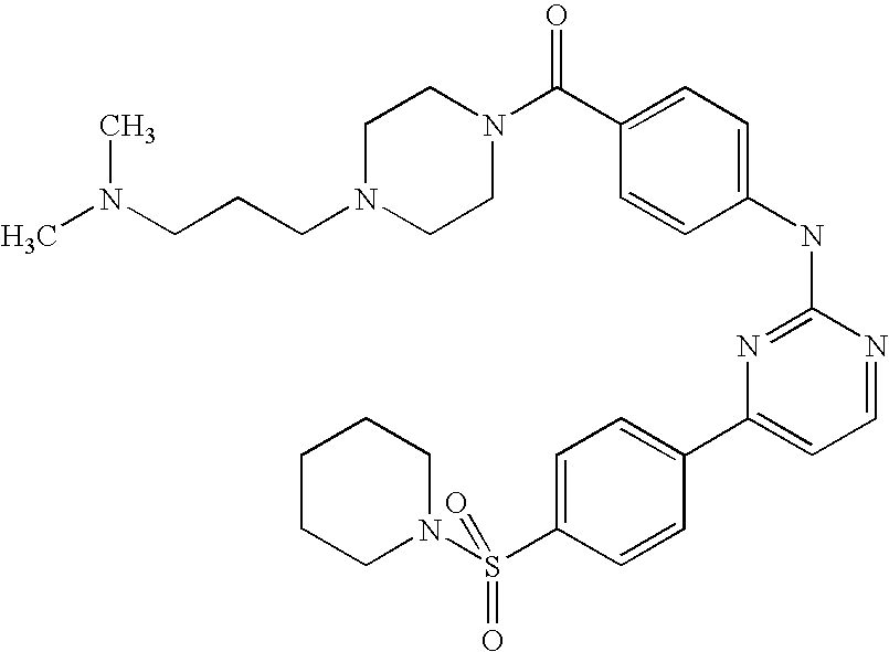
C1N(CCCN(C)C)CCN(C(C2=CC=C(NC3=NC(C4=CC=C(S(N5CCCCC5)(=O)=O)C=C4)=CC=N3)C=C2)=O)C1
